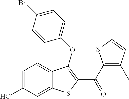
C1=C(O)C=C2C(=C1)C(OC1=CC=C(Br)C=C1)=C(C(C1=C(C)C=CS1)=O)S2
